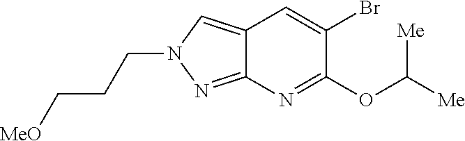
C12=CN(CCC[MeO])N=C1N=C(OC([Me])[Me])C(Br)=C2
